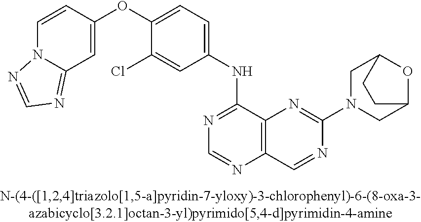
C1=CC(OC2=CC=C(NC3=NC=NC4=C3N=C(N3CC5OC(C3)CC5)N=C4)C=C2Cl)=CC2=NC=NN12
